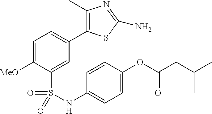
C1=C([MeO])C(S(=O)(=O)NC2=CC=C(OC(CC(C)C)=O)C=C2)=CC(C2=C(C)N=C(N)S2)=C1
